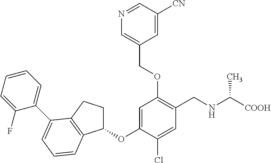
C1=C(OC2CCC3=C2C=CC=C3C2=CC=CC=C2F)C(Cl)=CC(CNC([COOH])C)=C1OCC1=CN=CC([CN])=C1
